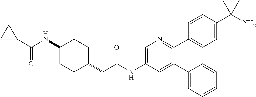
C1(NC(C2CC2)=O)CCC(CC(NC2=CN=C(C3=CC=C(C(N)(C)C)C=C3)C(C3=CC=CC=C3)=C2)=O)CC1
